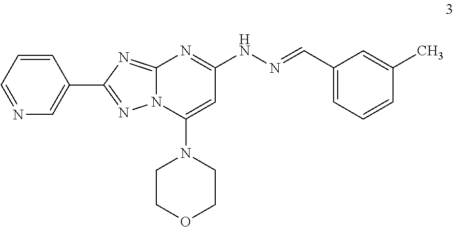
N1=CC=CC(C2=NN3C(=N2)N=C(NN=CC2=CC=CC(C)=C2)C=C3N2CCOCC2)=C1
